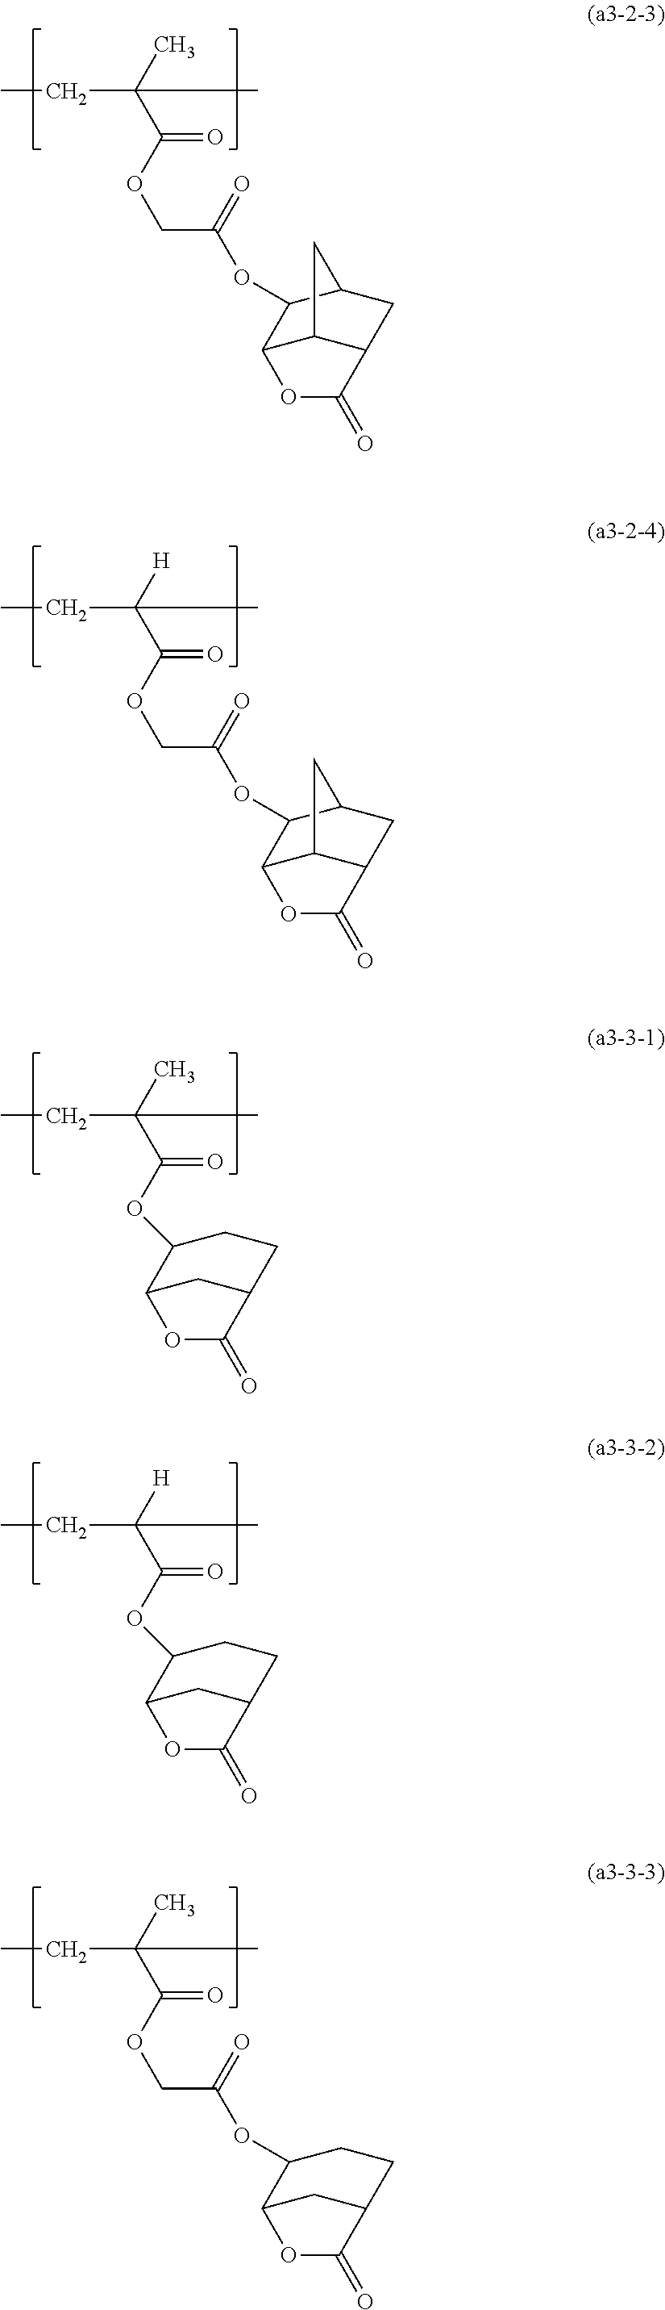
O(C(C(C)(CC)C)=O)C1C2CC(CC1)C(=O)O2.O(C(C([H])(CC)C)=O)C1C2CC(CC1)C(=O)O2.C(OC(C(C)(CC)C)=O)C(=O)OC1C2C3C(CC1C3)C(=O)O2.C(OC(C([H])(CC)C)=O)C(=O)OC1C2C3C(CC1C3)C(=O)O2.C(OC(C(C)(CC)C)=O)C(=O)OC1C2CC(CC1)C(=O)O2
